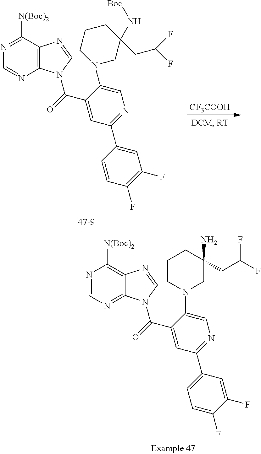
N1=C(C2=CC=C(F)C(F)=C2)C=C(C(=O)N2C3=NC=NC([N(Boc)2])=C3N=C2)C(N2CCCC(N)(CC(F)F)C2)=C1.N1=C(C2=CC(F)=C(F)C=C2)C=C(C(=O)N2C3=C(C([N(Boc)2])=NC=N3)N=C2)C(N2CC(N[Boc])(CC(F)F)CCC2)=C1.[CF3COOH]
